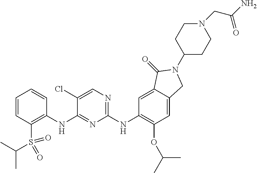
C1=CC=CC(NC2=NC(NC3=C(OC(C)C)C=C4C(=C3)C(=O)N(C3CCN(CC(N)=O)CC3)C4)=NC=C2Cl)=C1S(C(C)C)(=O)=O
